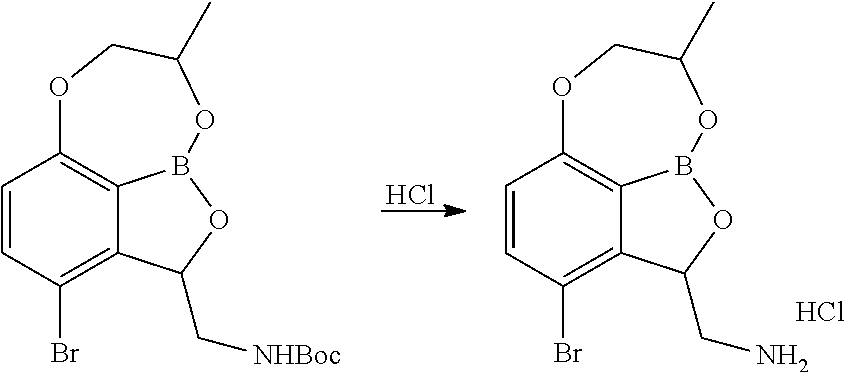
Cl.C1=CC(Br)=C2C3=C1OCC(C)OB3OC2CN.Cl.C1=CC(Br)=C2C3=C1OCC(C)OB3OC2C[NHBoc]
